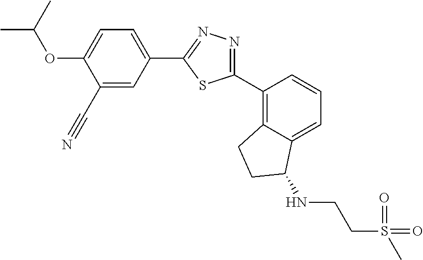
C1(C#N)=CC(C2=NN=C(C3=C4C(=CC=C3)C(NCCS(C)(=O)=O)CC4)S2)=CC=C1OC(C)C
